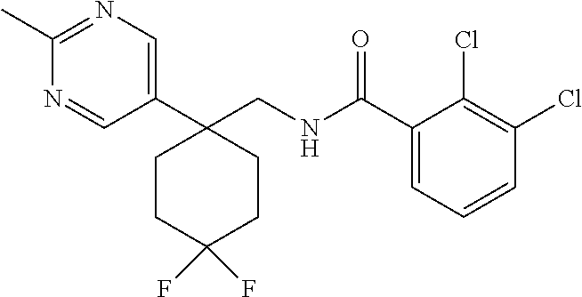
C1(C)=NC=C(C2(CNC(C3=CC=CC(Cl)=C3Cl)=O)CCC(F)(F)CC2)C=N1
